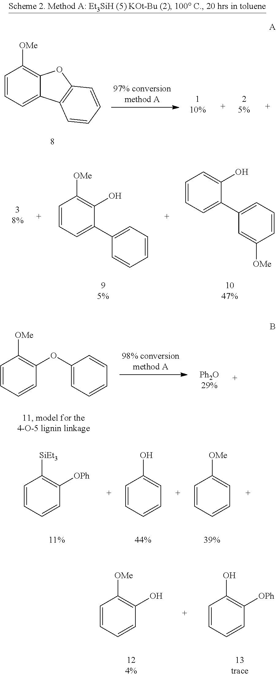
C1=CC=C2C(=C1[OMe])OC1=C2C=CC=C1.C1=CC=C(C2=CC=CC=C2)C(O)=C1[OMe].C1=CC=C(C2=CC=CC([OMe])=C2)C(O)=C1.C1=CC=CC(OC2=CC=CC=C2)=C1[OMe].[Ph2O29%].C1=CC=CC([OPh])=C1[SiEt3].C1=CC=CC=C1O.C1=CC=CC=C1[OMe].C1=CC=CC(O)=C1[OMe].C1=CC=CC([OPh])=C1O
